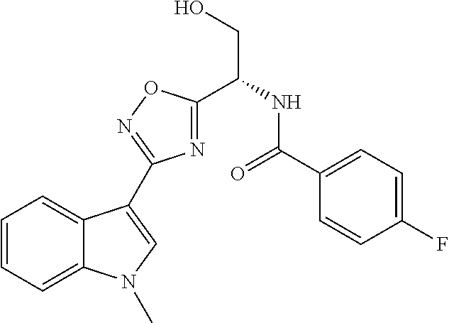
C1=CC=C2C(=C1)C(C1=NOC(C(CO)NC(=O)C3=CC=C(F)C=C3)=N1)=CN2C
